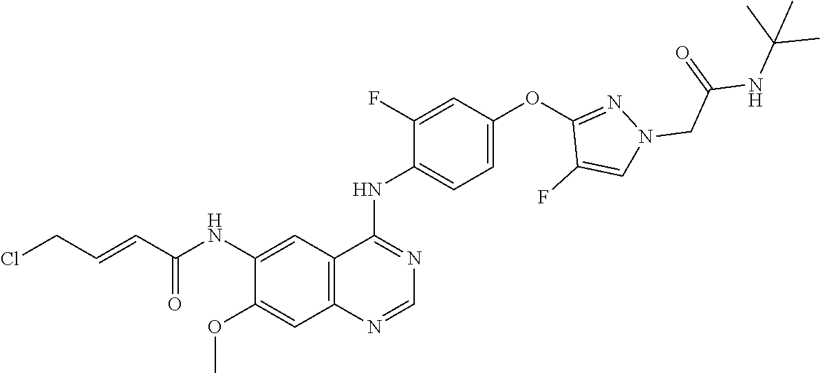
N(C1=CC2=C(C=C1OC)N=CN=C2NC1=CC=C(OC2=NN(CC(=O)NC(C)(C)C)C=C2F)C=C1F)C(C=CCCl)=O
